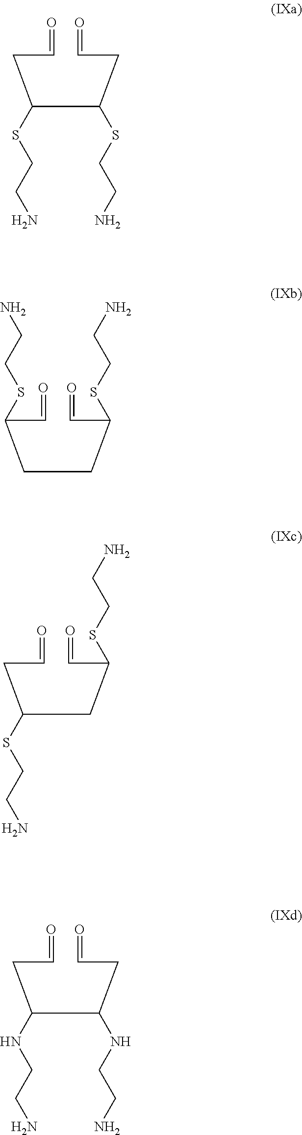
C(CC=O)(C(CC=O)SCCN)SCCN.C(C(C=O)SCCN)CC(C=O)SCCN.C(CC=O)(CC(C=O)SCCN)SCCN.C(CC=O)(C(CC=O)NCCN)NCCN
